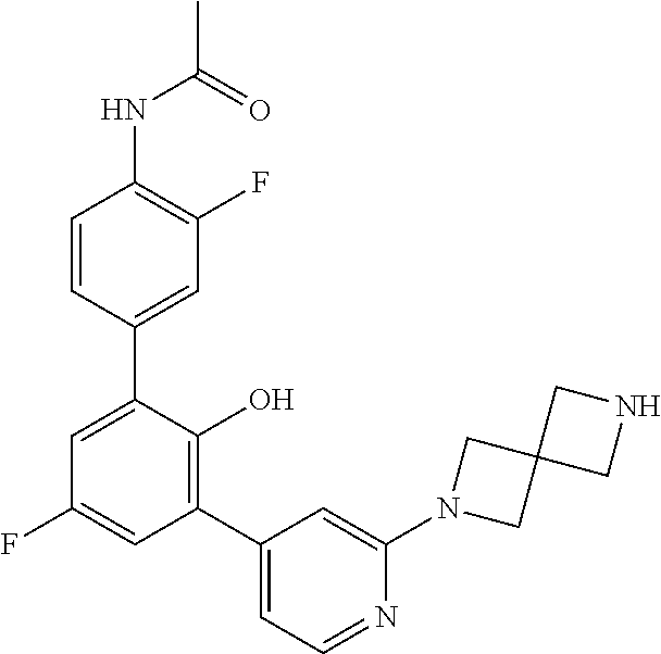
C1=C(C2=CC(F)=C(NC(C)=O)C=C2)C(O)=C(C2=CC=NC(N3CC4(C3)CNC4)=C2)C=C1F
